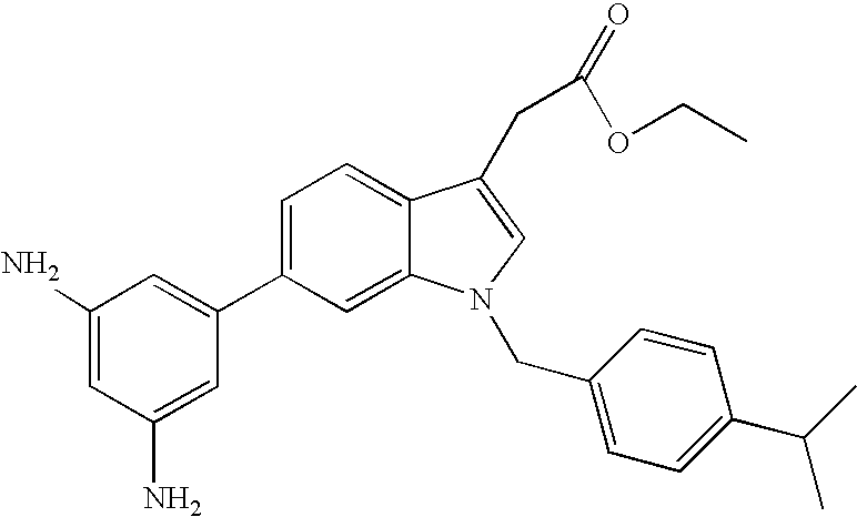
C1=C(C2=CC(N)=CC(N)=C2)C=C2C(=C1)C(CC(=O)OCC)=CN2CC1=CC=C(C(C)C)C=C1
